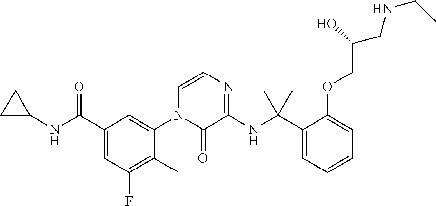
C1(C(NC2CC2)=O)=CC(F)=C(C)C(N2C(=O)C(NC(C3=CC=CC=C3OCC(CNCC)O)(C)C)=NC=C2)=C1
